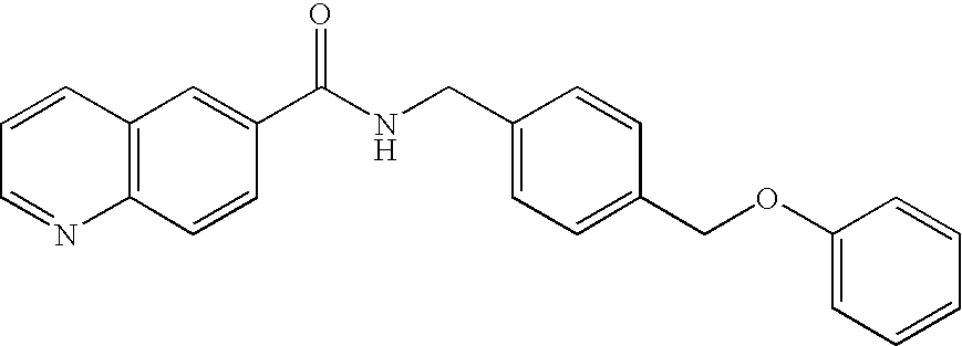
C1=CC=NC2=C1C=C(C(NCC1=CC=C(COC3=CC=CC=C3)C=C1)=O)C=C2
